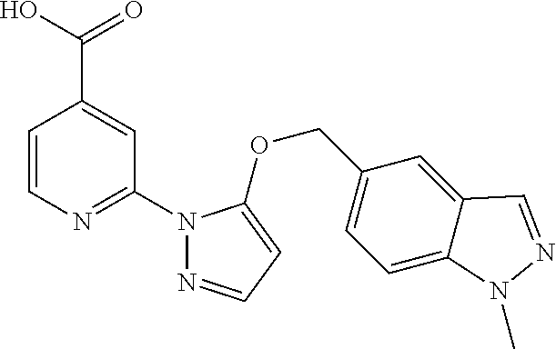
C1=CN=C(N2N=CC=C2OCC2=CC=C3C(=C2)C=NN3C)C=C1C(=O)O
